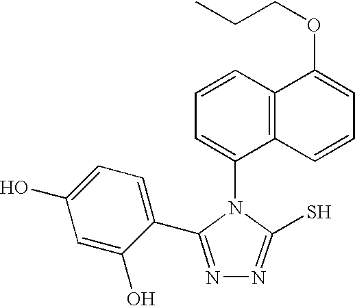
C1=CC2=C(C(N3C(S)=NN=C3C3=CC=C(O)C=C3O)=C1)C=CC=C2OCCC
